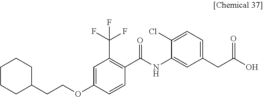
C1CCC(CCOC2=CC(C(F)(F)F)=C(C(NC3=CC(CC(O)=O)=CC=C3Cl)=O)C=C2)CC1
